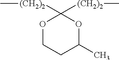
C1([(CH2)2]C)([(CH2)2]C)OCCC(C)O1
